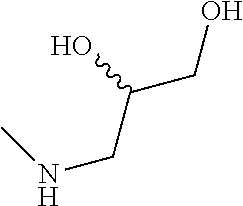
N(CC(CO)O)C
